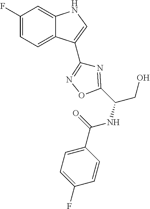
C1(F)=CC=C2C(=C1)NC=C2C1=NOC(C(NC(=O)C2=CC=C(F)C=C2)CO)=N1
